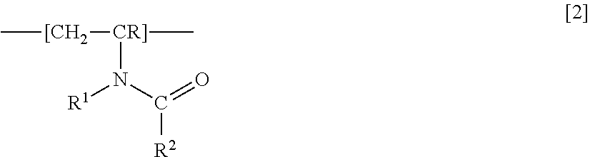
C[[CH2][CR]](C)N(C(=O)[R2])[R1]
